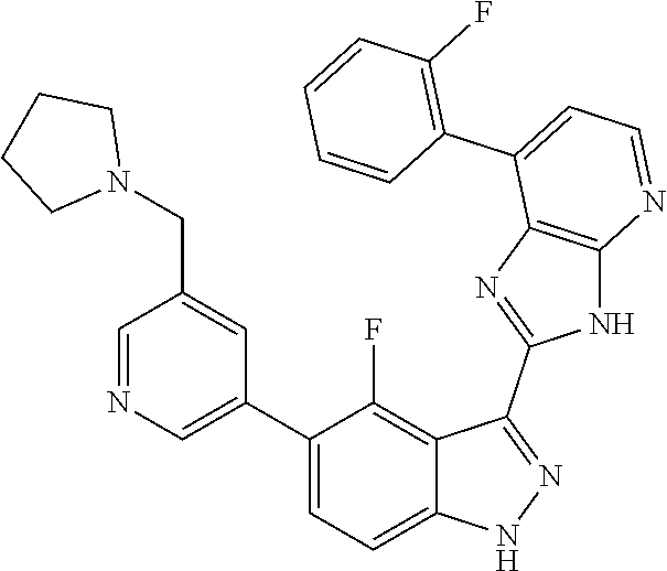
C1=NC=C(C2=CC=C3C(=C2F)C(C2=NC4=C(N2)N=CC=C4C2=C(F)C=CC=C2)=NN3)C=C1CN1CCCC1
